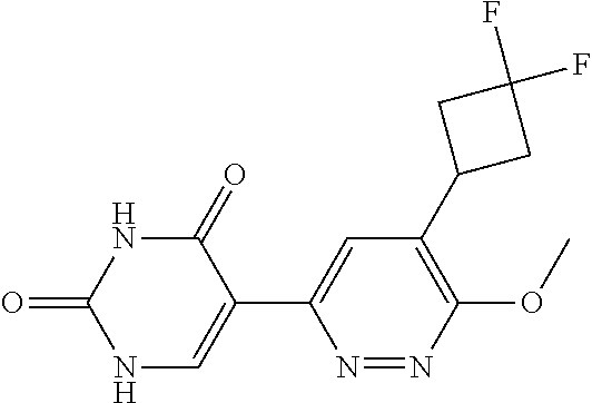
N1C(=O)C(C2=CC(C3CC(F)(F)C3)=C(OC)N=N2)=CNC1=O
